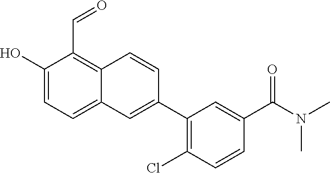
C1(O)=CC=C2C(=C1C=O)C=CC(C1=C(Cl)C=CC(C(N(C)C)=O)=C1)=C2
